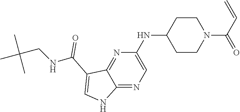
C1(NC2CCN(C(C=C)=O)CC2)=CN=C2C(=N1)C(C(NCC(C)(C)C)=O)=CN2
